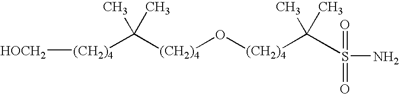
[(CH2)4]([HOCH2])C([(CH2)4]O[(CH2)4]C(C)(C)S(N)(=O)=O)(C)C
